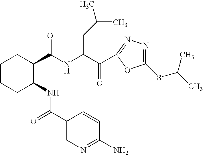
C1CCC(NC(=O)C2=CN=C(N)C=C2)C(C(NC(C(=O)C2=NN=C(SC(C)C)O2)CC(C)C)=O)C1
